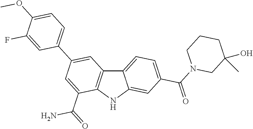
C12=CC=C(C(N3CC(O)(C)CCC3)=O)C=C1NC1=C2C=C(C2=CC=C(OC)C(F)=C2)C=C1C(=O)N
